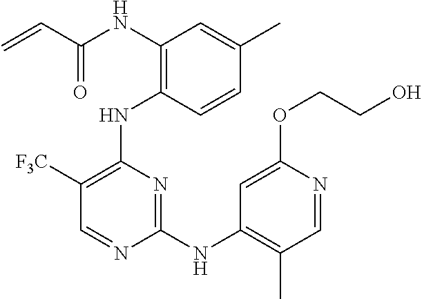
N(C1=C(NC2=C([F3C])C=NC(NC3=C(C)C=NC(OCCO)=C3)=N2)C=CC(C)=C1)C(C=C)=O
